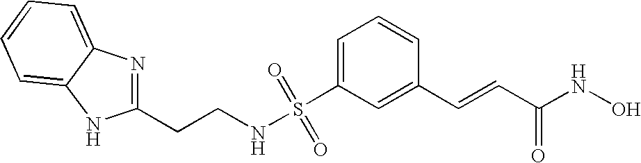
S(C1=CC=CC(C=CC(NO)=O)=C1)(NCCC1=NC2=CC=CC=C2N1)(=O)=O
